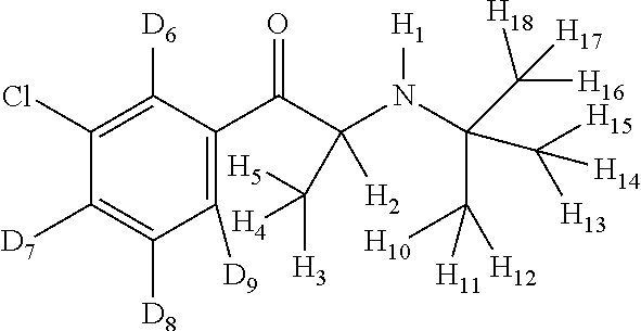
C1([D9])=C(C(C(N(C(C([H10])([H12])[H11])(C([H15])([H14])[H13])C([H16])([H17])[H18])[H1])([H2])C([H5])([H4])[H3])=O)C([D6])=C(Cl)C([D7])=C1[D8]
